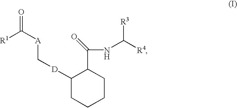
C1([D]C[A]C([R1])=O)CCCCC1C(NC([R4])[R3])=O
